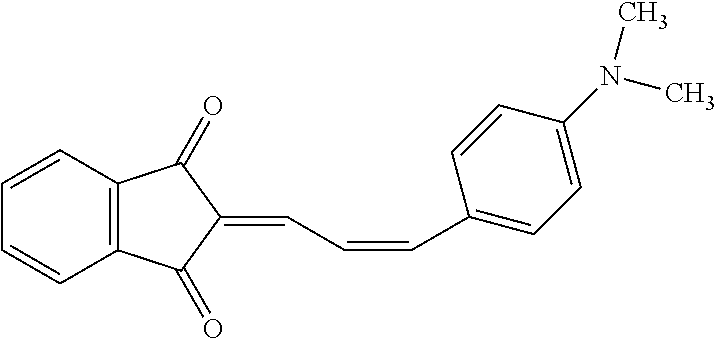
C(=C1C(=O)C2=C(C=CC=C2)C1=O)C=CC1=CC=C(N(C)C)C=C1
